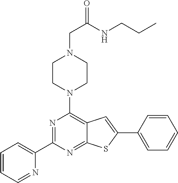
C1=CC=NC(C2=NC(N3CCN(CC(NCCC)=O)CC3)=C3C(=N2)SC(C2=CC=CC=C2)=C3)=C1
